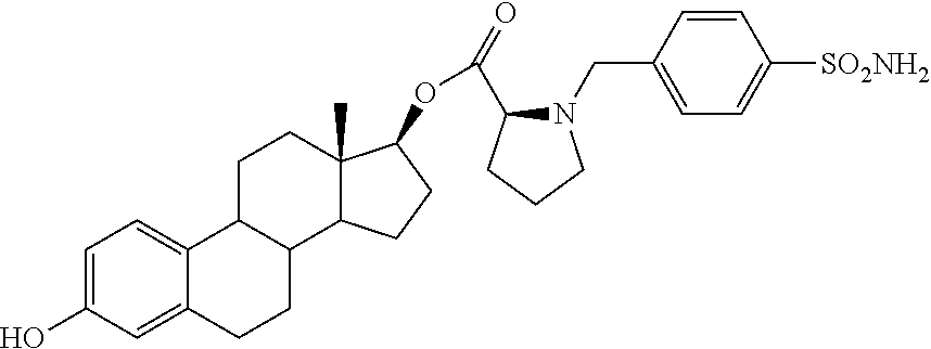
C1=C(O)C=C2C(=C1)C1C(CC2)C2C(C)(CC1)C(OC(C1N(CC3=CC=C([SO2NH2])C=C3)CCC1)=O)CC2
